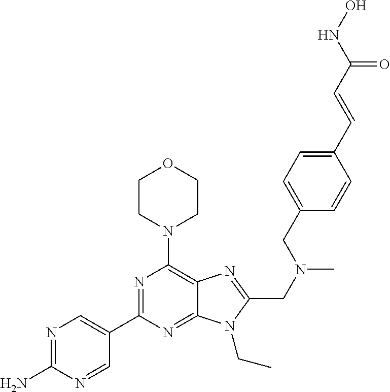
C1CN(C2=C3C(=NC(C4=CN=C(N)N=C4)=N2)N(CC)C(CN(C)CC2=CC=C(C=CC(NO)=O)C=C2)=N3)CCO1
